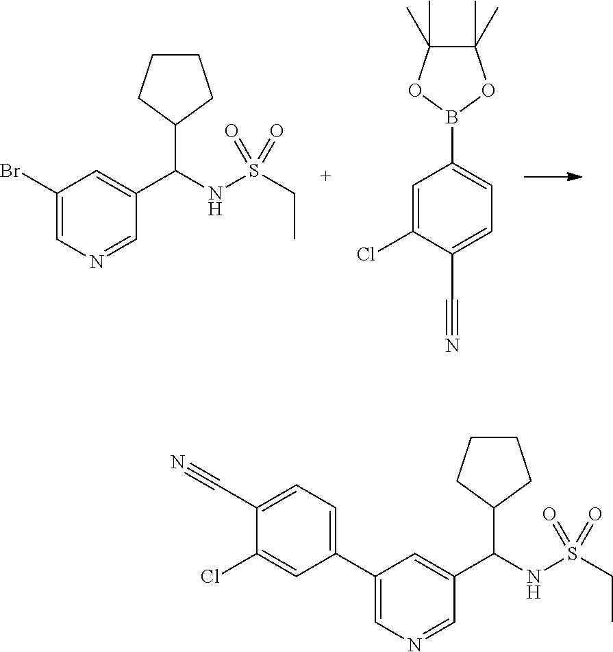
B1(C2=CC=C(C#N)C(Cl)=C2)OC(C)(C)C(C)(C)O1.C(NS(CC)(=O)=O)(C1CCCC1)C1=CC(Br)=CN=C1.C(NS(CC)(=O)=O)(C1CCCC1)C1=CC(C2=CC=C(C#N)C(Cl)=C2)=CN=C1
